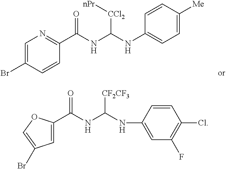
C1=C(Br)C=CC(C(NC(NC2=CC=C([Me])C=C2)[CCl2][nPr])=O)=N1.C(NC(NC1=CC(F)=C(Cl)C=C1)[CF2CF3])(=O)C1=CC(Br)=CO1
